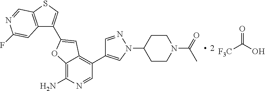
C12=C(SC=C1C1=CC3=C(C4=CN(C5CCN(C(C)=O)CC5)N=C4)C=NC(N)=C3O1)C=NC(F)=C2.[F3C]C(=O)O
